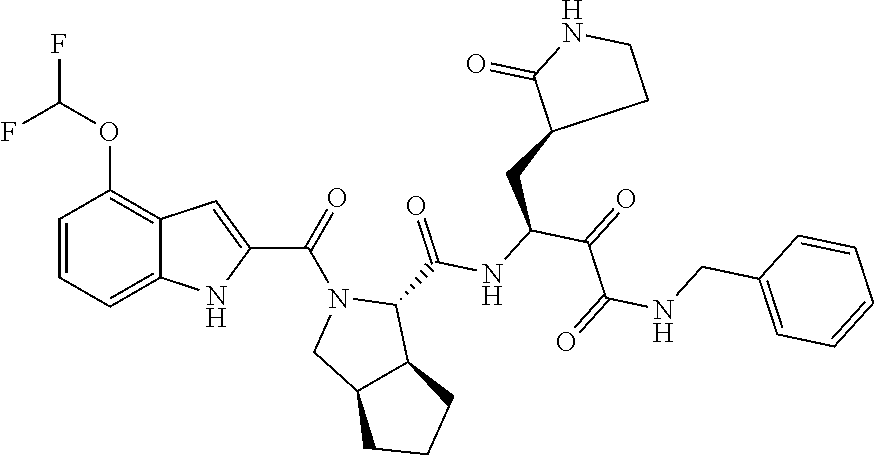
C1=CC=C2C(=C1OC(F)F)C=C(C(N1CC3C(C1C(NC(C(C(NCC1=CC=CC=C1)=O)=O)CC1CCNC1=O)=O)CCC3)=O)N2
